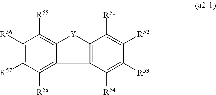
C1([R56])=C([R57])C([R58])=C2C(=C1[R55])[Y]C1=C2C([R54])=C([R53])C([R52])=C1[R51]
